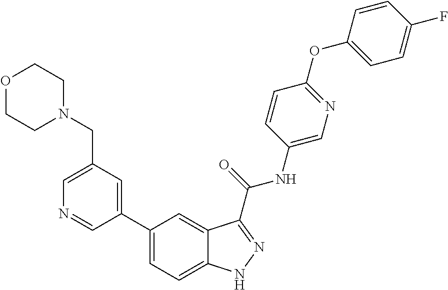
C1(CN2CCOCC2)=CN=CC(C2=CC=C3C(=C2)C(C(NC2=CN=C(OC4=CC=C(F)C=C4)C=C2)=O)=NN3)=C1
